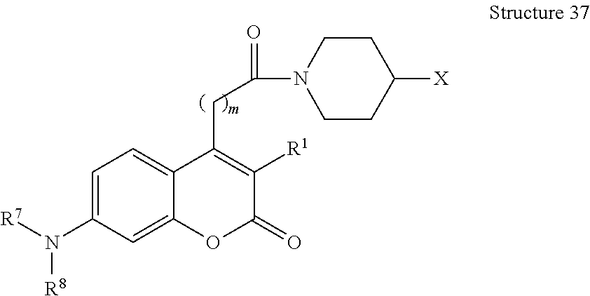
C1=C(N([R8])[R7])C=C2C(=C1)C(CC(=O)N1CCC([X])CC1)=C([R1])C(=O)O2
